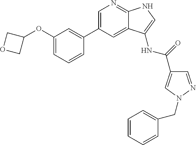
C1=C(C2=CC(OC3COC3)=CC=C2)C=C2C(=N1)NC=C2NC(C1=CN(CC2=CC=CC=C2)N=C1)=O
